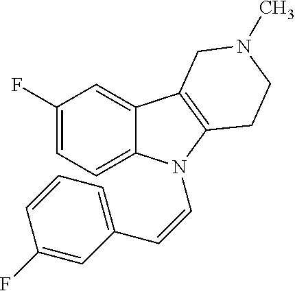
C1(F)=CC=C2C(=C1)C1=C(N2C=CC2=CC=CC(F)=C2)CCN(C)C1
